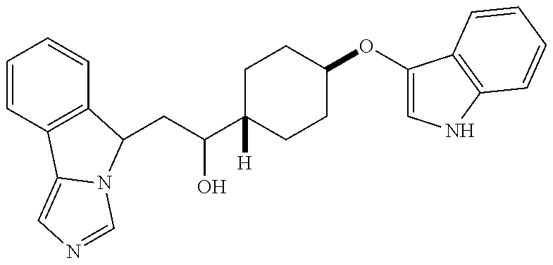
C1=CC2=C(C=C1)C(CC(O)C1([H])CCC(OC3=CNC4=C3C=CC=C4)CC1)N1C2=CN=C1
